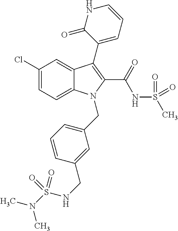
C1(Cl)=CC=C2C(=C1)C(C1=CC=CNC1=O)=C(C(=O)NS(=O)(=O)C)N2CC1=CC=CC(CNS(N(C)C)(=O)=O)=C1
